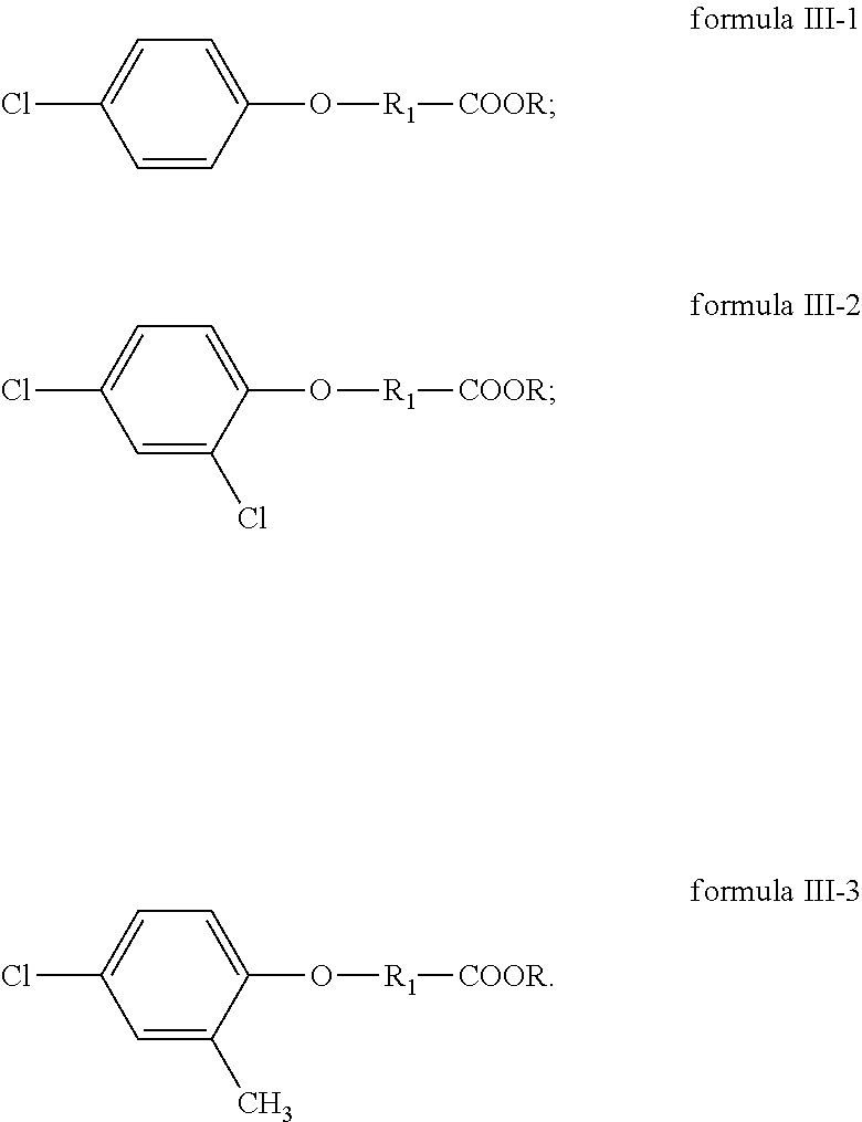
C1=C(O[R1][COOR])C=CC(Cl)=C1.C1=C(O[R1][COOR])C(Cl)=CC(Cl)=C1.C1=C(O[R1][COOR])C(C)=CC(Cl)=C1
